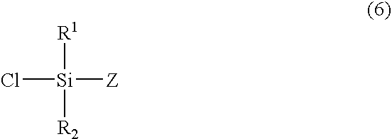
Cl[Si]([Z])([R1])[R2]
